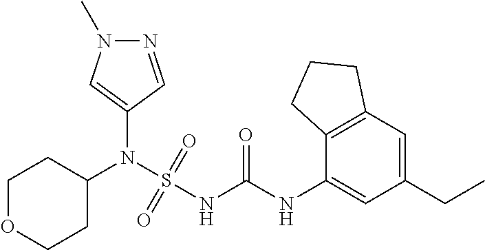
C1(N(S(NC(NC2=CC(CC)=CC3=C2CCC3)=O)(=O)=O)C2CCOCC2)=CN(C)N=C1
